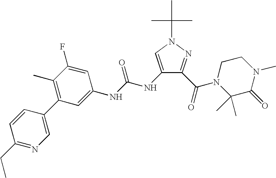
C1(NC(=O)NC2=CC(C3=CN=C(CC)C=C3)=C(C)C(F)=C2)=CN(C(C)(C)C)N=C1C(N1C(C)(C)C(=O)N(C)CC1)=O
